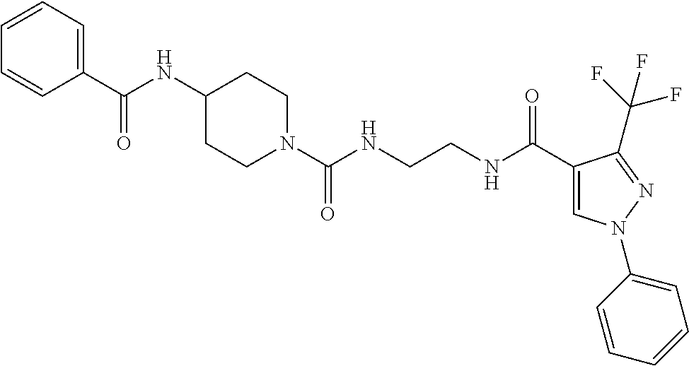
C1(NC(C2=CC=CC=C2)=O)CCN(C(NCCNC(C2=CN(C3=CC=CC=C3)N=C2C(F)(F)F)=O)=O)CC1
